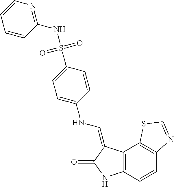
C12=C(NC(=O)C1=CNC1=CC=C(S(NC3=NC=CC=C3)(=O)=O)C=C1)C=CC1=C2SC=N1
